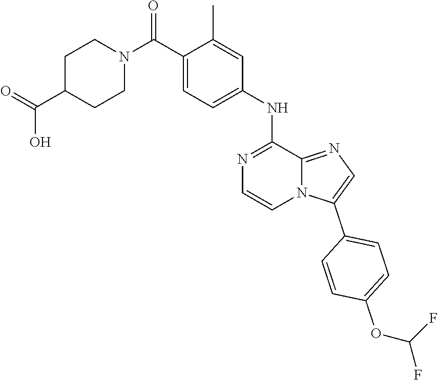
C1C(C(O)=O)CCN(C(=O)C2=CC=C(NC3=NC=CN4C3=NC=C4C3=CC=C(OC(F)F)C=C3)C=C2C)C1
